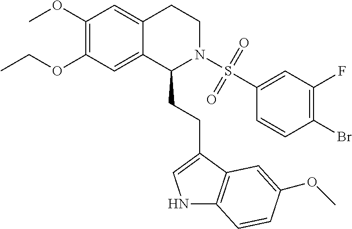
C(OC1=C(OC)C=C2C(=C1)C(CCC1=CNC3=C1C=C(OC)C=C3)N(S(C1=CC(F)=C(Br)C=C1)(=O)=O)CC2)C
